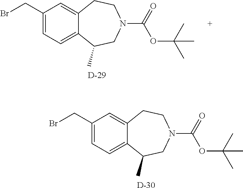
C1(CBr)=CC=C2C(=C1)CCN(C(OC(C)(C)C)=O)CC2C.[D].C1(CBr)=CC=C2C(=C1)CCN(C(OC(C)(C)C)=O)CC2C.[D]
